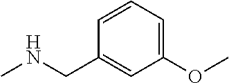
C1=C(CNC)C=CC=C1OC
